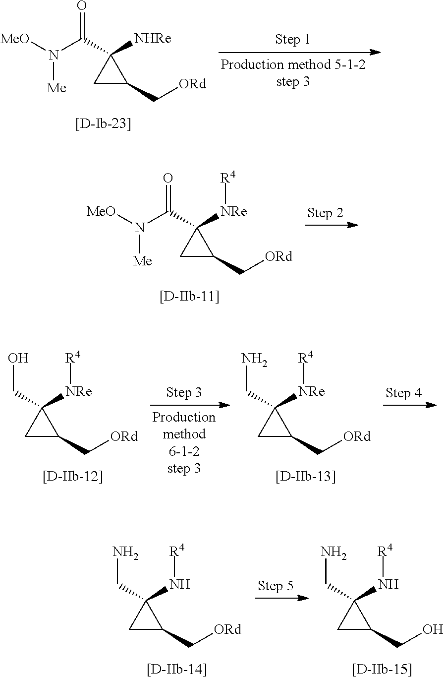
C1C(C[ORd])C1(C(N([MeO])[Me])=O)[NRe][R4].C1C(C[ORd])C1(CN)N[R4].C1C(CO)C1(CN)N[R4].C1C(C[ORd])C1(C(N([MeO])[Me])=O)[NHRe].C1C(C[ORd])C1(CN)[NRe][R4].C1C(C[ORd])C1(CO)[NRe][R4]
